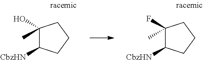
C1(O)(C)C([CbzHN])CCC1.C1(F)(C)C([CbzHN])CCC1
